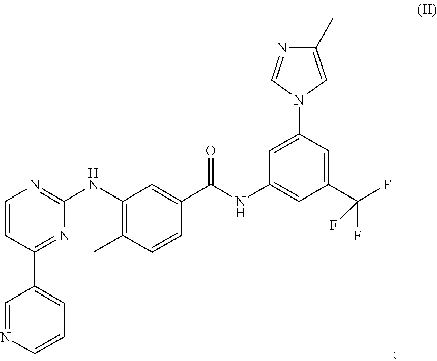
C1(NC2=NC=CC(C3=CC=CN=C3)=N2)=C(C)C=CC(C(NC2=CC(C(F)(F)F)=CC(N3C=C(C)N=C3)=C2)=O)=C1
